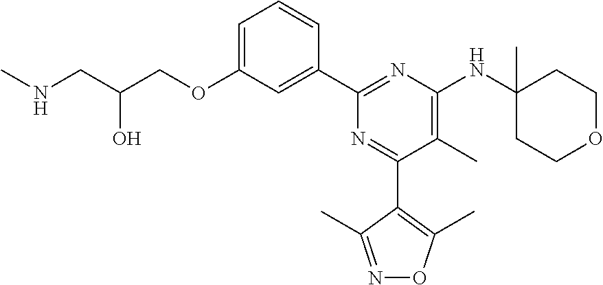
C1=C(OCC(CNC)O)C=C(C2=NC(NC3(C)CCOCC3)=C(C)C(C3=C(C)ON=C3C)=N2)C=C1
